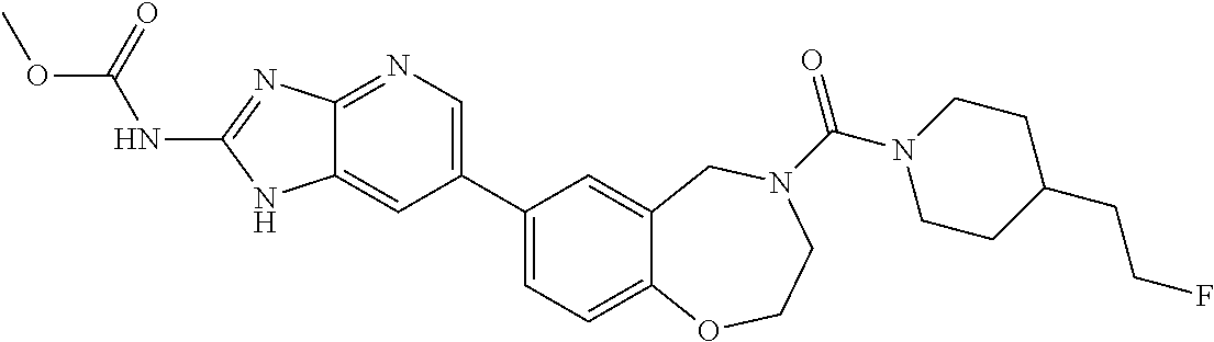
C1(C2=CN=C3C(=C2)NC(NC(=O)OC)=N3)=CC=C2C(=C1)CN(C(N1CCC(CCF)CC1)=O)CCO2
